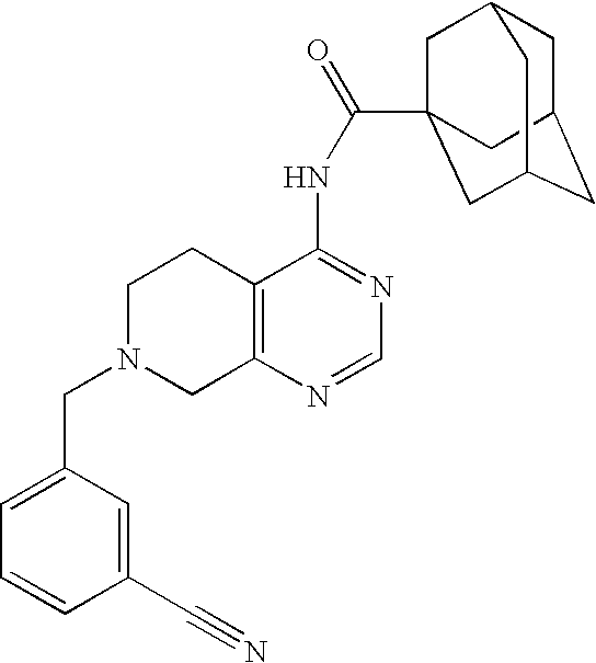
C1N(CC2=CC=CC(C#N)=C2)CC2=C(C1)C(NC(=O)C13CC4CC(CC(C1)C4)C3)=NC=N2
